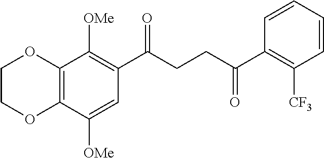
C12=C(C([OMe])=CC(C(CCC(C3=C([CF3])C=CC=C3)=O)=O)=C1[OMe])OCCO2
